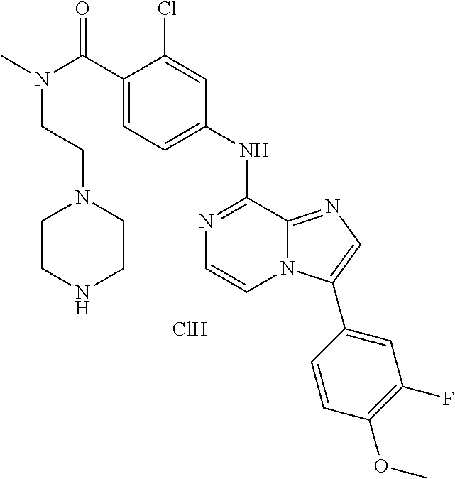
N(C)(C(C1=CC=C(NC2=NC=CN3C2=NC=C3C2=CC(F)=C(OC)C=C2)C=C1Cl)=O)CCN1CCNCC1.Cl
